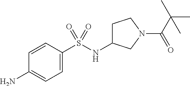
C1=C(S(NC2CCN(C(C(C)(C)C)=O)C2)(=O)=O)C=CC(N)=C1
